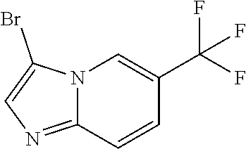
N12C(=NC=C1Br)C=CC(C(F)(F)F)=C2
